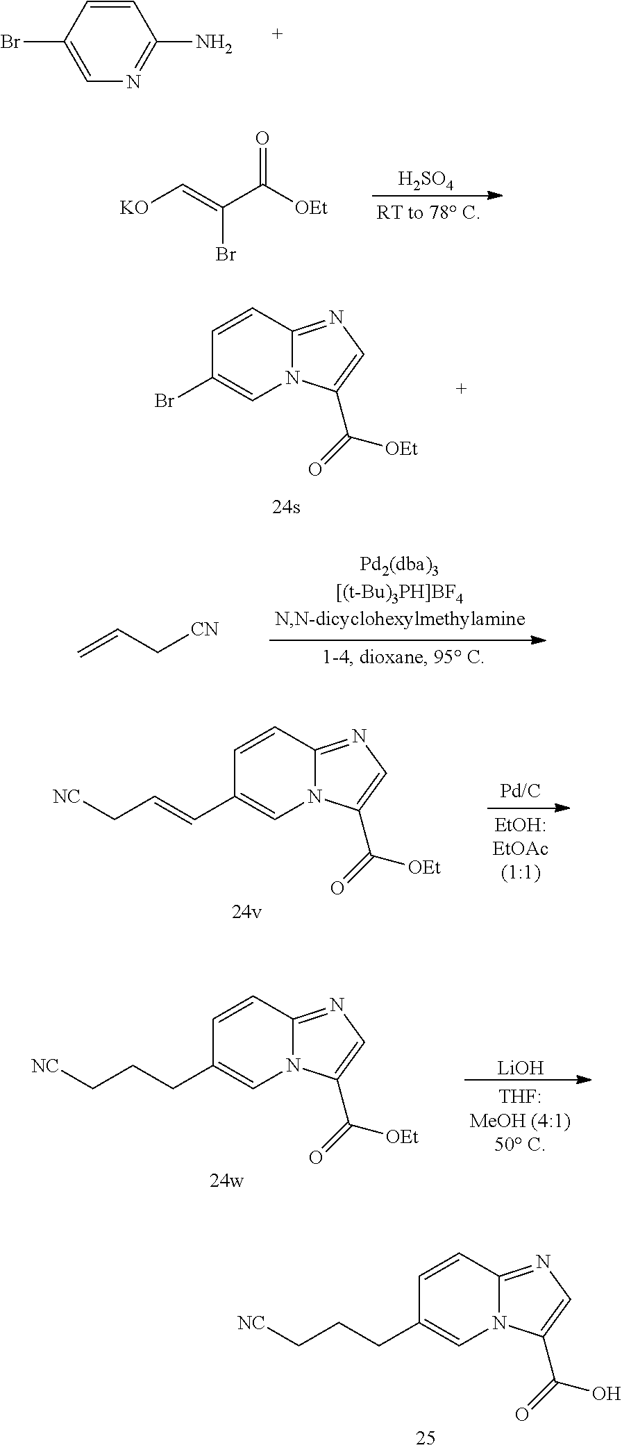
C1=CC2=NC=C(C(=O)O)N2C=C1CCC[NC].C1=CC(Br)=CN=C1N.[H2SO4].[KO]C=C(C([OEt])=O)Br.C1=CC2=NC=C(C(=O)[OEt])N2C=C1Br.C=CC[CN].C1=CC2=NC=C(C(=O)[OEt])N2C=C1C=CC[NC].C1=CC2=NC=C(C(=O)[OEt])N2C=C1CCC[NC].[LiOH]
